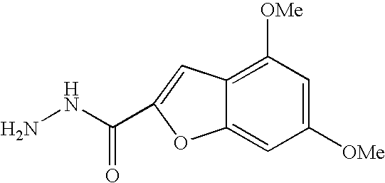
NNC(=O)C1=CC2=C([OMe])C=C([OMe])C=C2O1
